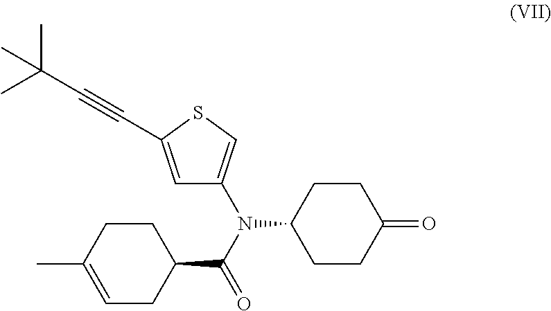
C1(=O)CCC(N(C2=CSC(C#CC(C)(C)C)=C2)C(=O)C2CC=C(C)CC2)CC1
